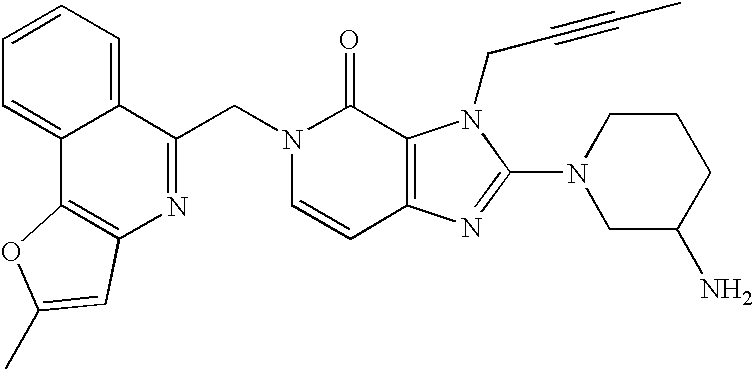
C1=CC2=C(C(=O)N1CC1=NC3=C(C4=CC=CC=C14)OC(C)=C3)N(CC#CC)C(N1CC(N)CCC1)=N2
